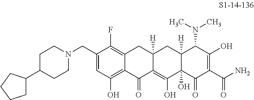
C1(CN2CCC(C3CCCC3)CC2)=CC(O)=C2C(=C1F)CC1([H])C(=C(O)C3(O)C([H])(C1)C(N(C)C)C(O)=C(C(N)=O)C3=O)C2=O
